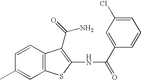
C12=C(C=CC(C)=C1)C(C(N)=O)=C(NC(C1=CC(Cl)=CC=C1)=O)S2
